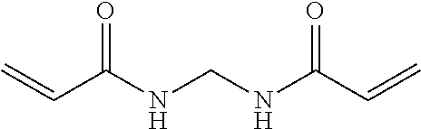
O=C(NCNC(C=C)=O)C=C
